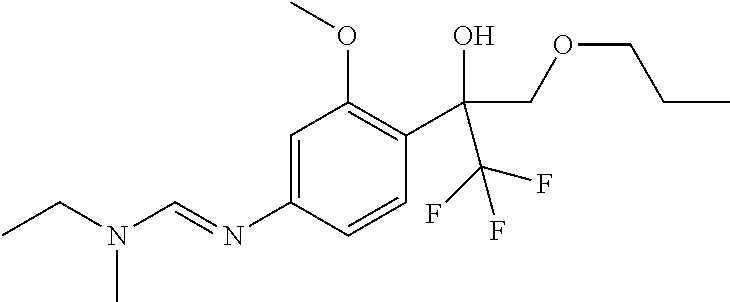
C1=C(N=CN(CC)C)C=CC(C(COCCC)(C(F)(F)F)O)=C1OC
